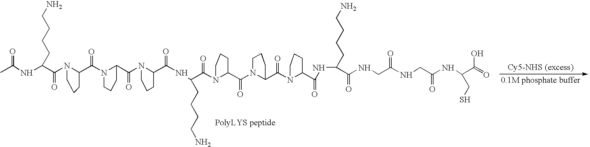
CC(NC(C(N1C(C(N2C(C(N3C(C(NC(C(N4C(C(N5C(C(N6C(C(=O)NC(C(NCC(=O)NCC(NC(C(=O)O)CS)=O)=O)CCCCN)CCC6)=O)CCC5)=O)CCC4)=O)CCCCN)=O)CCC3)=O)CCC2)=O)CCC1)=O)CCCCN)=O
